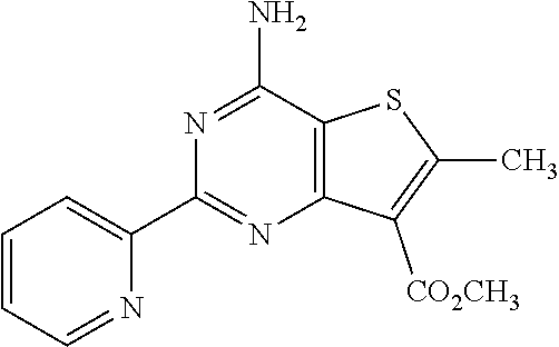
C1=CC=NC(C2=NC3=C(C(N)=N2)SC(C)=C3[CO2CH3])=C1
